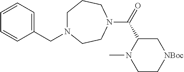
C1(CN2CCCN(C(=O)C3N(C)CC[NBoc]C3)CC2)=CC=CC=C1
